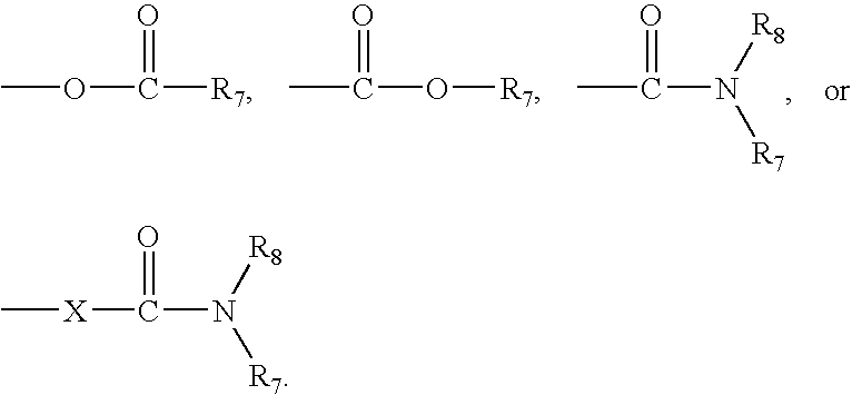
COC([R7])=O.CC(O[R7])=O.CC(N([R8])[R7])=O.C[X]C(N([R7])[R8])=O
